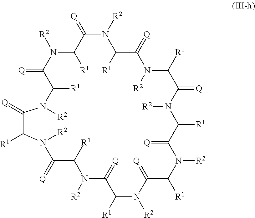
C1(=[Q])C([R1])N([R2])C(=[Q])C([R1])N([R2])C(=[Q])C([R1])N([R2])C(=[Q])C([R1])N([R2])C(=[Q])C([R1])N([R2])C(=[Q])C([R1])N([R2])C(=[Q])C([R1])N([R2])C(=[Q])C([R1])N([R2])C(=[Q])C([R1])N1[R2]
